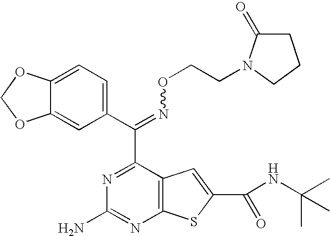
C(=NOCCN1C(=O)CCC1)(C1=NC(N)=NC2=C1C=C(C(NC(C)(C)C)=O)S2)C1=CC=C2C(=C1)OCO2
